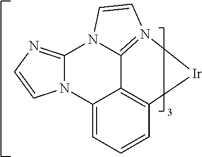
C12=C3C=CC=C1N1C(=NC=C1)N1C2=N([Ir]3)C=C1
